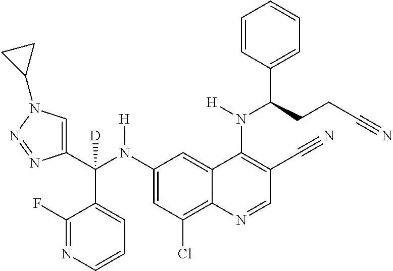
C1(N(C(C2=CN(C3CC3)N=N2)(C2=CC=CN=C2F)[D])[H])=CC(Cl)=C2C(=C1)C(N(C(C1=CC=CC=C1)CCC#N)[H])=C(C#N)C=N2
